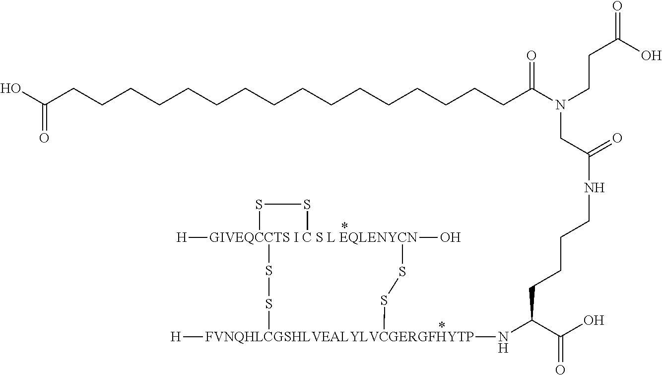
[GIVEQCCTS I C S L EQLENYCN]12([H])(O)(SS[FVNQHLCGSHLVEALYLVCGERGFHYTP]([H])(NC(C(O)=O)CCCCNC(=O)CN(C(CCCCCCCCCCCCCCCCC(O)=O)=O)CCC(=O)O)SS1)SS2
